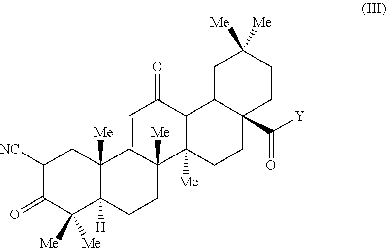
C1([NC])C(=O)C([Me])([Me])C2([H])C([Me])(C1)C1=CC(=O)C3C([Me])(C1([Me])CC2)CCC1(C(=O)[Y])C3CC([Me])([Me])CC1
